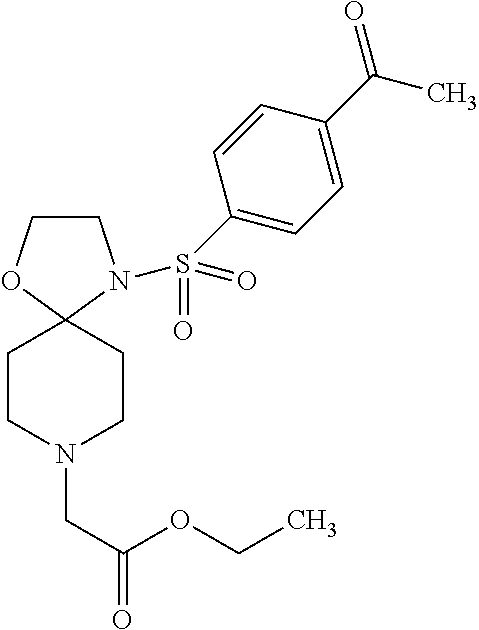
C1CN(S(C2=CC=C(C(=O)C)C=C2)(=O)=O)C2(O1)CCN(CC(OCC)=O)CC2
